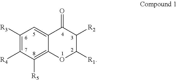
C1([R3])=C([R4])C([R5])=C2C(=C1)C(=O)C([R2])C([R1])O2
